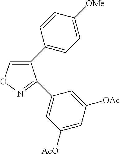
C1(C2=CC=C([OMe])C=C2)=CON=C1C1=CC([AcO])=CC([OAc])=C1
